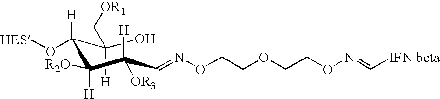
OC(C([H])(O[HES])C([H])([R2O])C(C=NOCCOCCON=C[IFN beta])([H])[OR3])([H])C[OR1]
